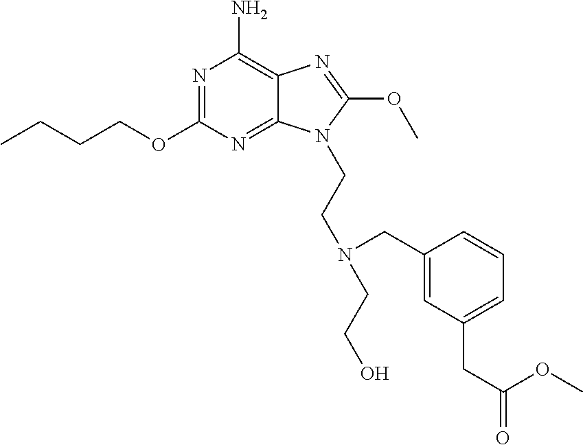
C1(N)=C2C(=NC(OCCCC)=N1)N(CCN(CCO)CC1=CC(CC(=O)OC)=CC=C1)C(OC)=N2
